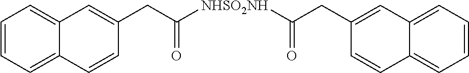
C1=CC=C2C(=C1)C=C(CC([NHSO2NH]C(CC1=CC3=CC=CC=C3C=C1)=O)=O)C=C2
